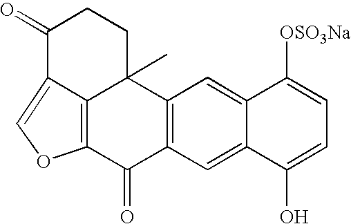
C12=C(C=C3C(=C1)C([OSO3Na])=CC=C3O)C(=O)C1=C3C2(C)CCC(=O)C3=CO1
